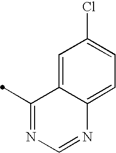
C1(C)=NC=NC2=CC=C(Cl)C=C12
